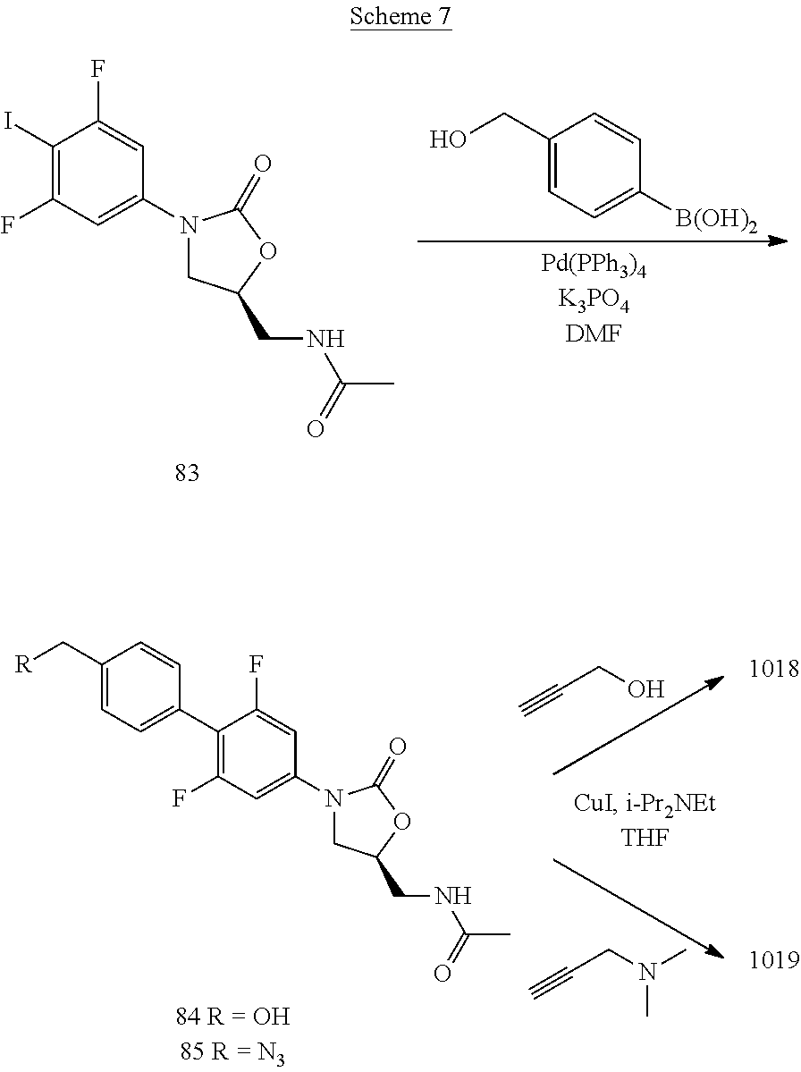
C1(I)=C(F)C=C(N2CC(CNC(C)=O)OC2=O)C=C1F.C1(CO)=CC=C([B(OH)2])C=C1.C1(C2=CC=C(C[R])C=C2)=C(F)C=C(N2CC(CNC(C)=O)OC2=O)C=C1F.C(CO)#C.C(CN(C)C)#C
